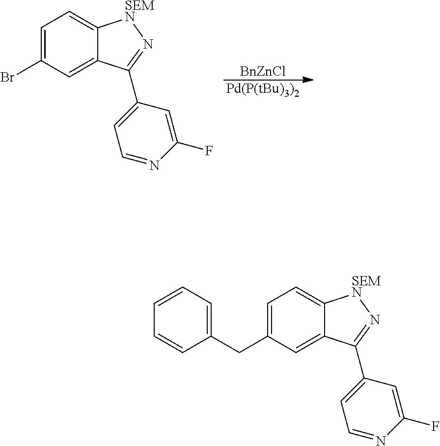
[BnZnCl].[Pd(P(tBu)3)2].BrC1=CC=C2C(=C1)C(C1=CC=NC(F)=C1)=N[SEMN]2.C1(CC2=CC=C3C(=C2)C(C2=CC=NC(F)=C2)=N[SEMN]3)=CC=CC=C1
